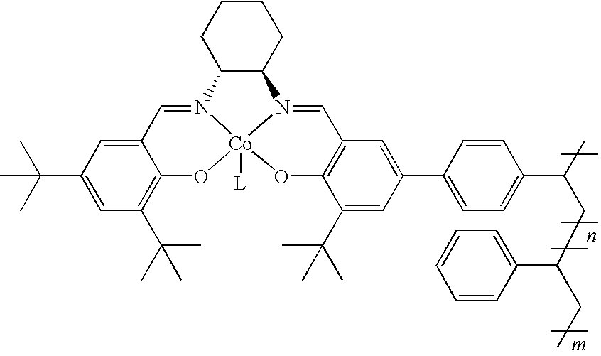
C1CCC2C(C1)N1=CC3=C(O[Co]14([L])N2=CC1=CC(C(C)(C)C)=CC(C(C)(C)C)=C1O4)C(C(C)(C)C)=CC(C1=CC=C(C(C)CC(C2=CC=CC=C2)CC)C=C1)=C3
